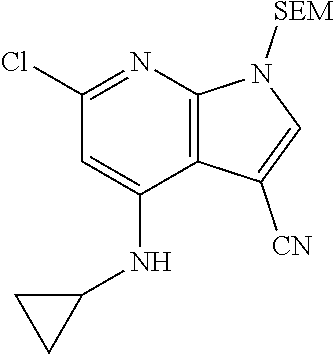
C1(Cl)=NC2=C(C(NC3CC3)=C1)C([CN])=CN2[SEM]
